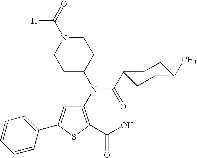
C1(N(C2CCN(C(=O)[H])CC2)C(C2CCC(C)CC2)=O)=C(C(O)=O)SC(C2=CC=CC=C2)=C1
